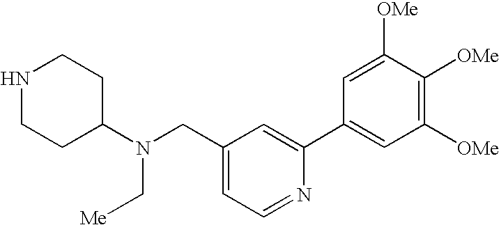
N1CCC(N(CC2=CC=NC(C3=CC([OMe])=C([OMe])C([OMe])=C3)=C2)C[Me])CC1
